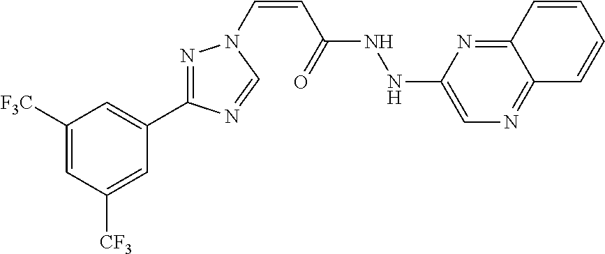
C1([F3C])=CC([CF3])=CC(C2=NN(C=CC(NNC3=CN=C4C(=N3)C=CC=C4)=O)C=N2)=C1
